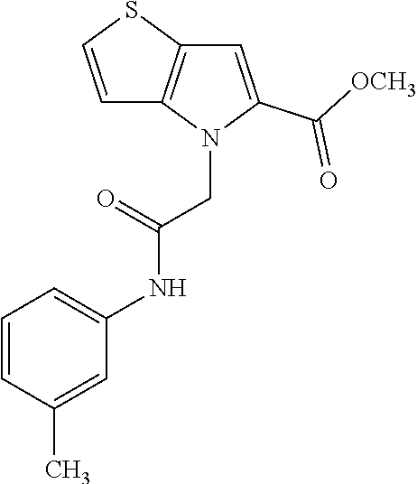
C1=CC(C)=CC(NC(=O)CN2C(C([OCH3])=O)=CC3=C2C=CS3)=C1
